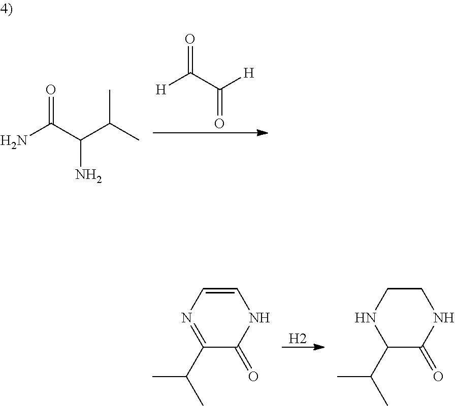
[H]C(C([H])=O)=O.NC(C(C(C)C)N)=O.[H2].C1=CN=C(C(C)C)C(=O)N1.C1CNC(C(C)C)C(=O)N1
